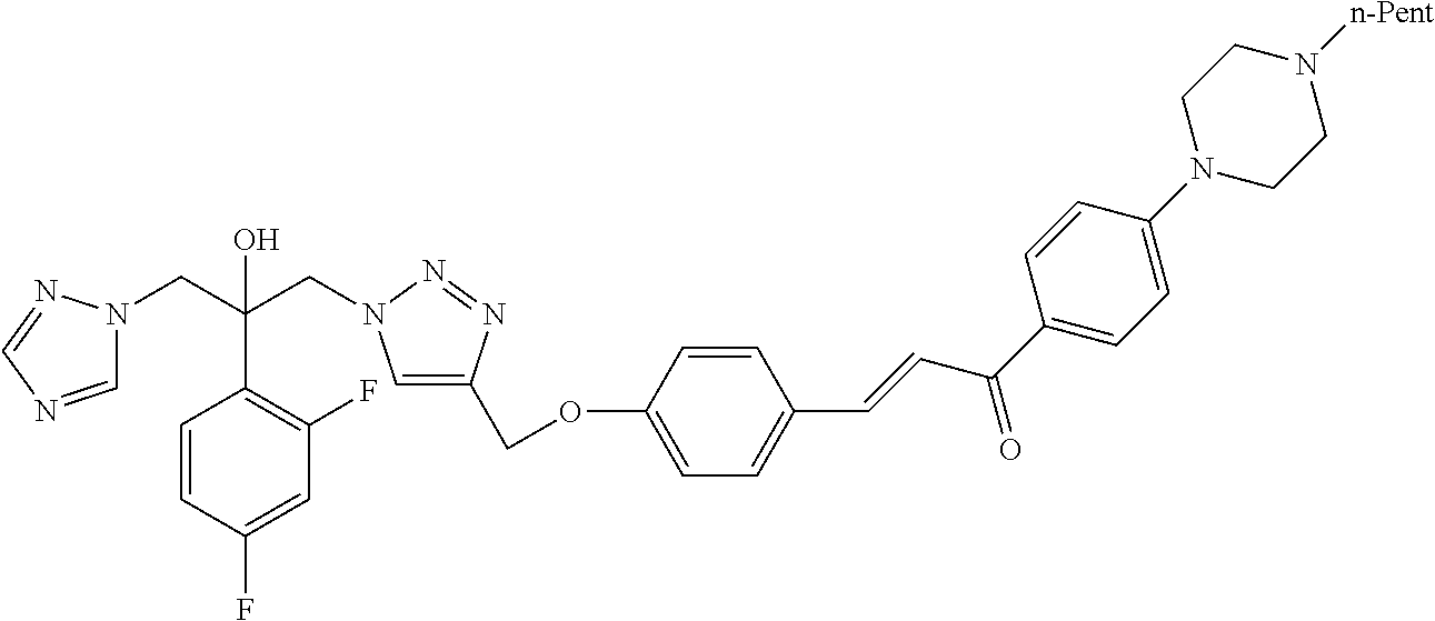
C(C1=C(F)C=C(F)C=C1)(CN1C=C(COC2=CC=C(C=CC(C3=CC=C(N4CCN([n-Pent])CC4)C=C3)=O)C=C2)N=N1)(CN1C=NC=N1)O
